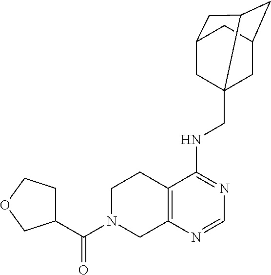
C(N1CC2=C(CC1)C(NCC13CC4CC1CC(C3)C4)=NC=N2)(=O)C1CCOC1
